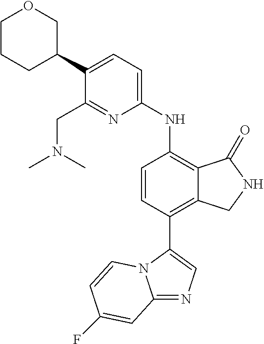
C1(C2COCCC2)=CC=C(NC2=C3C(=C(C4=CN=C5N4C=CC(F)=C5)C=C2)CNC3=O)N=C1CN(C)C
